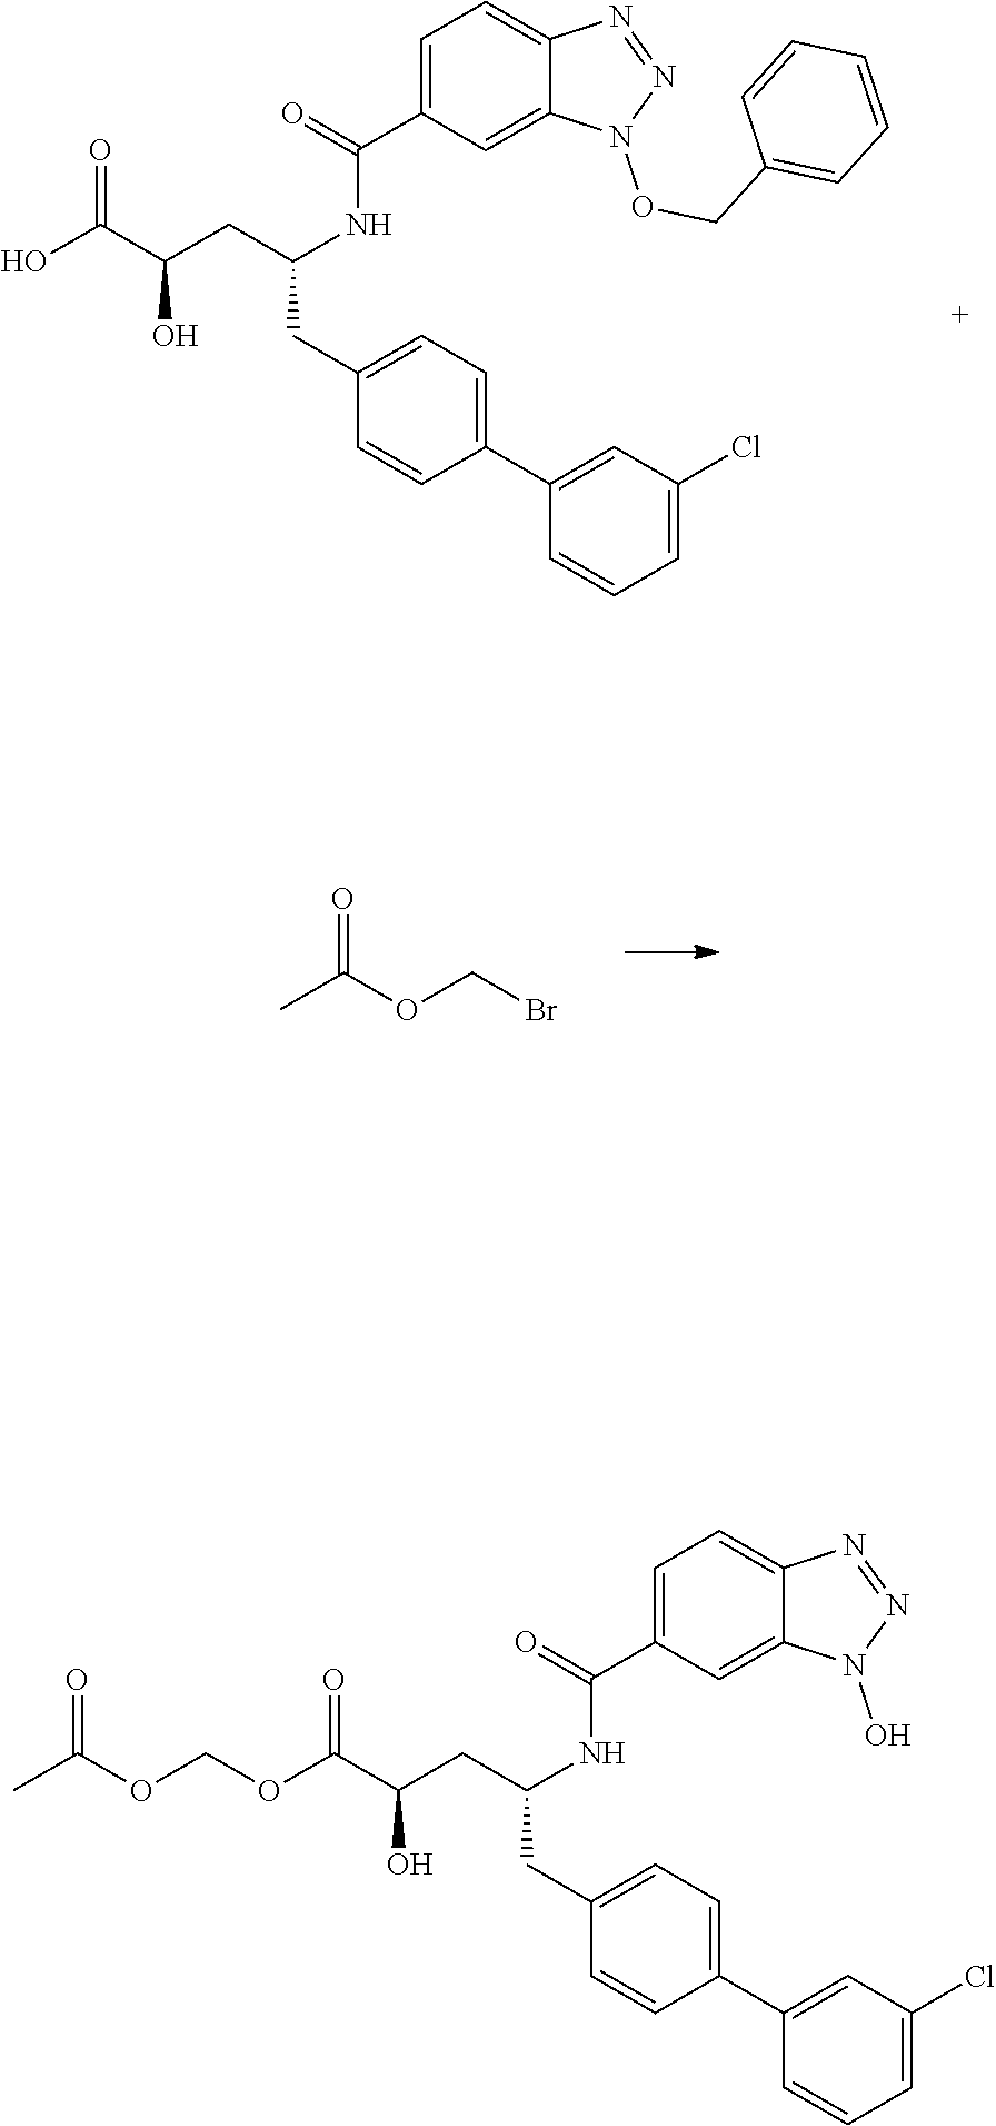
OC(C(O)CC(CC1=CC=C(C2=CC(Cl)=CC=C2)C=C1)NC(C1=CC=C2C(=C1)N(OCC1=CC=CC=C1)N=N2)=O)=O.O=C(OCBr)C.O(C(C(O)CC(CC1=CC=C(C2=CC(Cl)=CC=C2)C=C1)NC(C1=CC=C2C(=C1)N(O)N=N2)=O)=O)COC(C)=O
